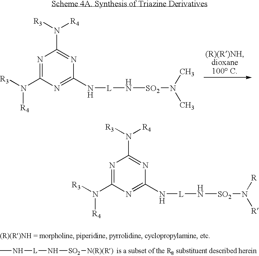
N1=C(N([R3])[R4])N=C(N[L]N[SO2]N(C)C)N=C1N([R3])[R4].CN[L]N[SO2][N(R)(R)].N1=C(N([R3])[R4])N=C(N[L]N[SO2]N([R])[R])N=C1N([R3])[R4]
